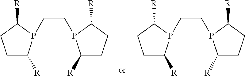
C(CP1C([R])CCC1[R])P1C([R])CCC1[R].C(CP1C([R])CCC1[R])P1C([R])CCC1[R]
